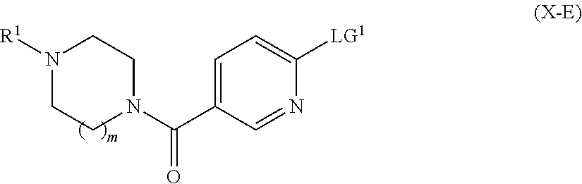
C1=C(C(N2CCN([R1])CC2)=O)C=NC([LG1])=C1
